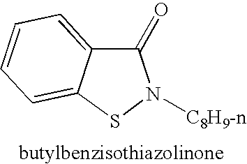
C12=CC=CC=C1SN([C8H9-n])C2=O
